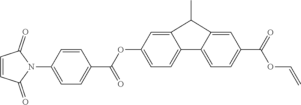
O(C(C1=CC=C(N2C(=O)C=CC2=O)C=C1)=O)C1=CC=C2C3=CC=C(C(OC=C)=O)C=C3C(C)C2=C1
